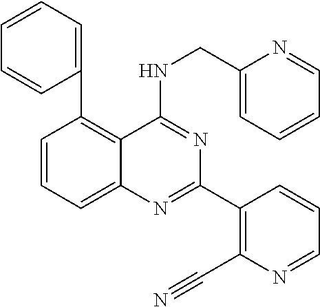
C1(C2=C3C(=CC=C2)N=C(C2=C(C#N)N=CC=C2)N=C3NCC2=CC=CC=N2)=CC=CC=C1
